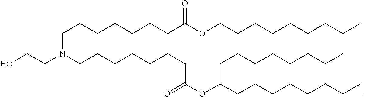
C(CCC(OC(CCCCCCCC)CCCCCCCC)=O)CCCCN(CCCCCCCC(OCCCCCCCCC)=O)CCO
